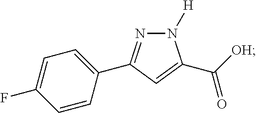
N1=C(C2=CC=C(F)C=C2)C=C(C([OH])=O)N1[H]
